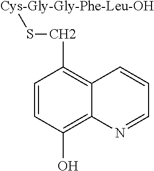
C1=CC(O)=C2C(=C1CS[Cys-Gly-Gly-Phe-Leu-OH])C=CC=N2
